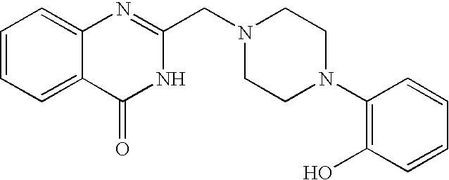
C1=CC=C2C(=C1)N=C(CN1CCN(C3=C(O)C=CC=C3)CC1)NC2=O
